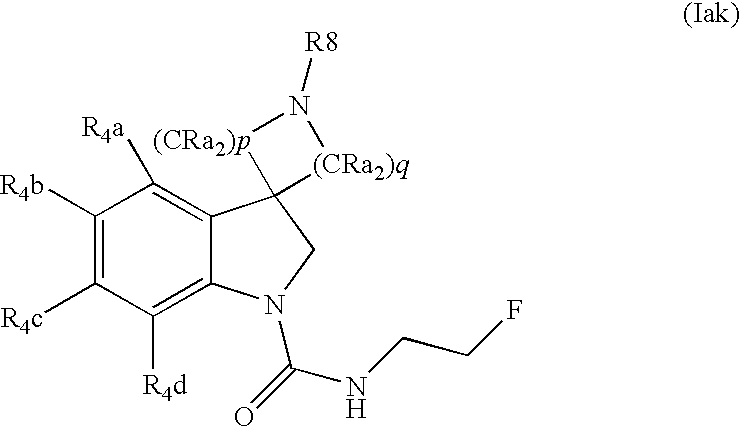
C1([R4b])=C([R4c])C([R4d])=C2C(=C1[R4a])C1(CN2C(NCCF)=O)[(CRa2)q]N([R8])[(CRa2)p]1
